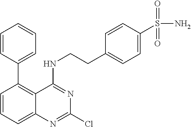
C1(C2=C3C(=CC=C2)N=C(Cl)N=C3NCCC2=CC=C(S(=O)(=O)N)C=C2)=CC=CC=C1
